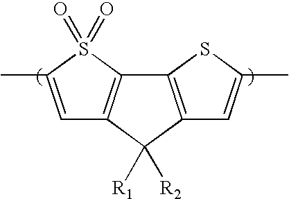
C1=C(C)S(=O)(=O)C2=C1C([R1])([R2])C1=C2SC(C)=C1
